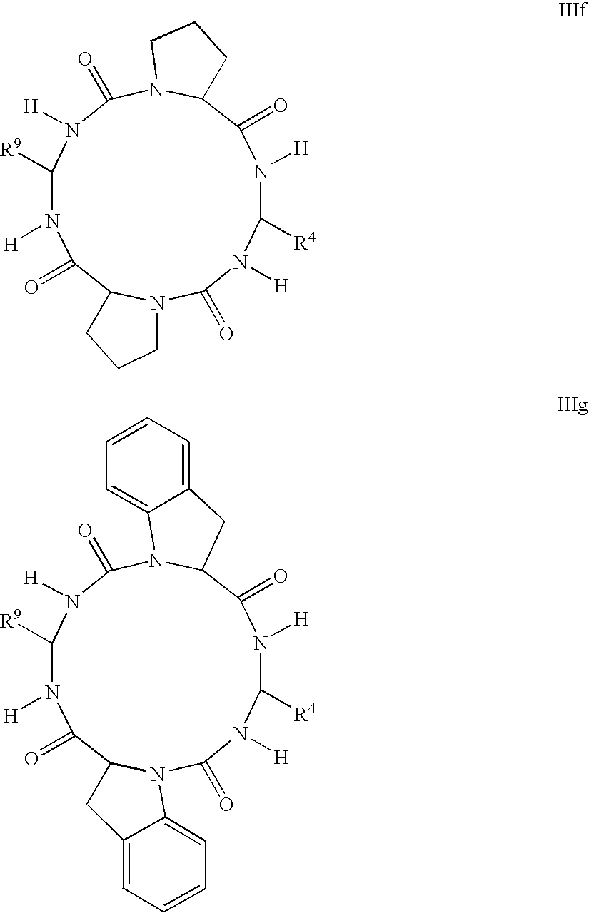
N12C(=O)N([H])C([R4])N([H])C(=O)C3N(C(=O)N([H])C([R9])N([H])C(=O)C1CCC2)CCC3.N12C(=O)N([H])C([R4])N([H])C(=O)C3N(C(=O)N([H])C([R9])N([H])C(=O)C1CC1=CC=CC=C21)C1=CC=CC=C1C3
